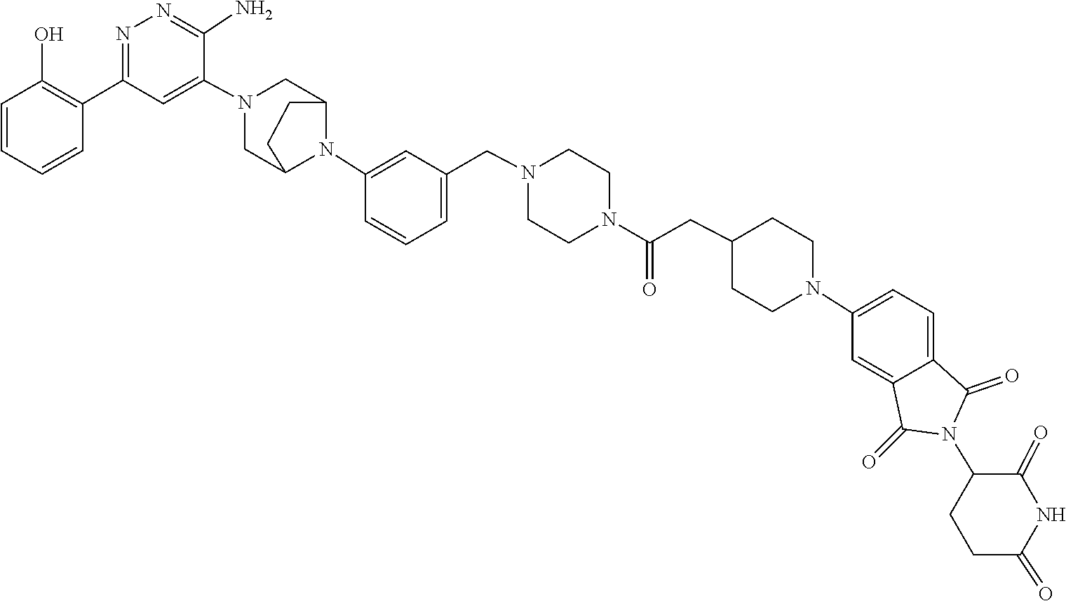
C1=C2C(=CC=C1N1CCC(CC(=O)N3CCN(CC4=CC=CC(N5C6CN(C7=CC(C8=C(O)C=CC=C8)=NN=C7N)CC5CC6)=C4)CC3)CC1)C(=O)N(C1CCC(=O)NC1=O)C2=O
